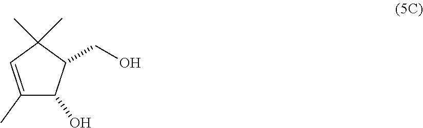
C1(C)=CC(C)(C)C(CO)C1O
